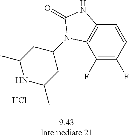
C1(F)=C(F)C=CC2=C1N(C1CC(C)NC(C)C1)C(=O)N2.Cl
